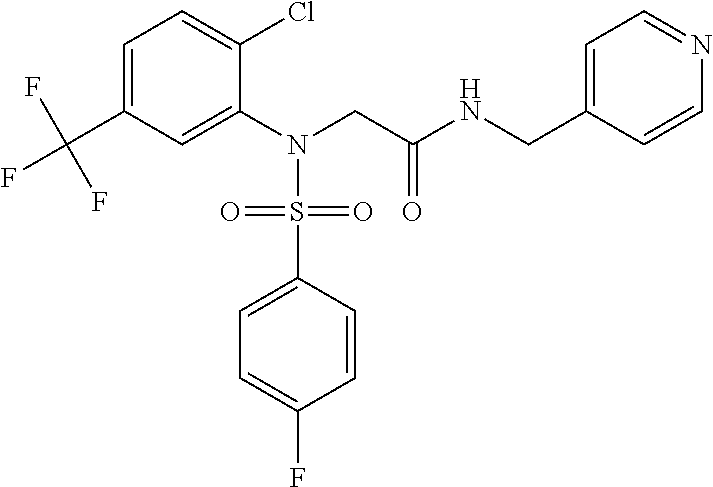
C1=C(C(F)(F)F)C=C(N(CC(NCC2=CC=NC=C2)=O)S(C2=CC=C(F)C=C2)(=O)=O)C(Cl)=C1
